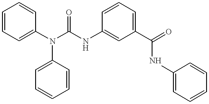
C1=CC=C(N(C(NC2=CC(C(=O)NC3=CC=CC=C3)=CC=C2)=O)C2=CC=CC=C2)C=C1
